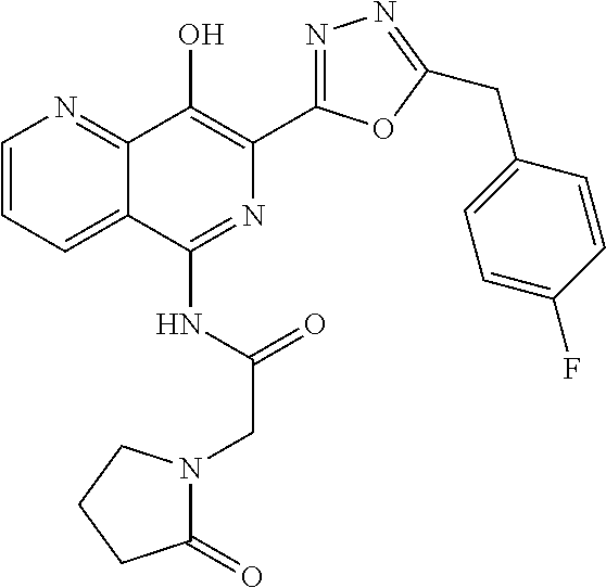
C1=CC=C2C(=N1)C(O)=C(C1=NN=C(CC3=CC=C(F)C=C3)O1)N=C2NC(CN1C(=O)CCC1)=O
